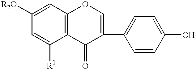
C1([R2O])=CC2=C(C([R1])=C1)C(=O)C(C1=CC=C(O)C=C1)=CO2
